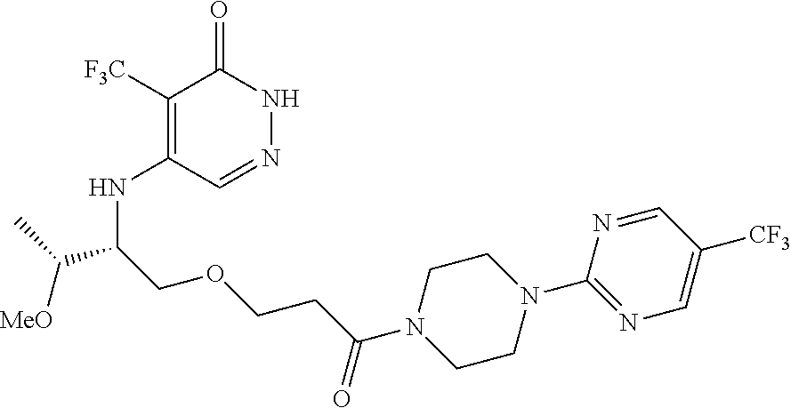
C1([F3C])=C(NC(C(C)[MeO])COCCC(N2CCN(C3=NC=C([CF3])C=N3)CC2)=O)C=NNC1=O
